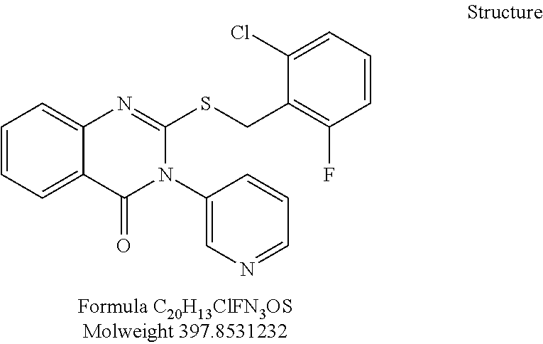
C1=CC=C2C(=C1)N=C(SCC1=C(F)C=CC=C1Cl)N(C1=CN=CC=C1)C2=O
